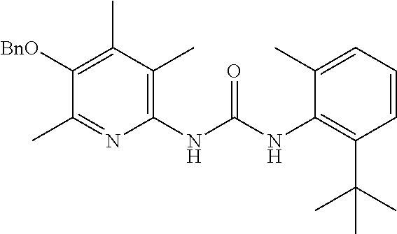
C1(NC(NC2=C(C(C)(C)C)C=CC=C2C)=O)=C(C)C(C)=C([BnO])C(C)=N1
